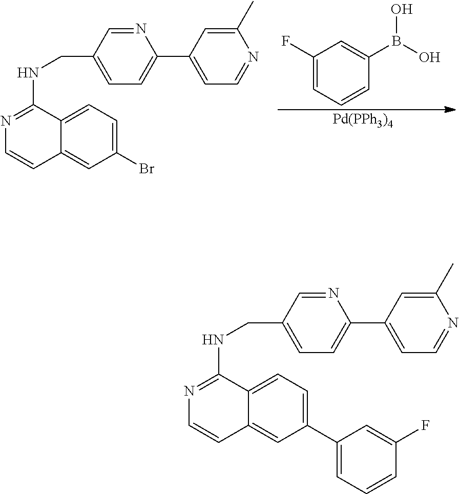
C1(F)=CC=CC(B(O)O)=C1.[Pd(PPh3)4].C1(Br)=CC=C2C(=C1)C=CN=C2NCC1=CC=C(C2=CC=NC(C)=C2)N=C1.C1(C2=CC=CC(F)=C2)=CC=C2C(=C1)C=CN=C2NCC1=CC=C(C2=CC=NC(C)=C2)N=C1
